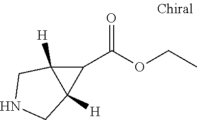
C1(C(OCC)=O)C2([H])C1([H])CNC2
